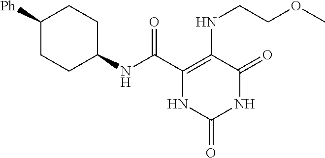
C(C1=C(NCCOC)C(=O)NC(=O)N1)(=O)NC1CCC([Ph])CC1
